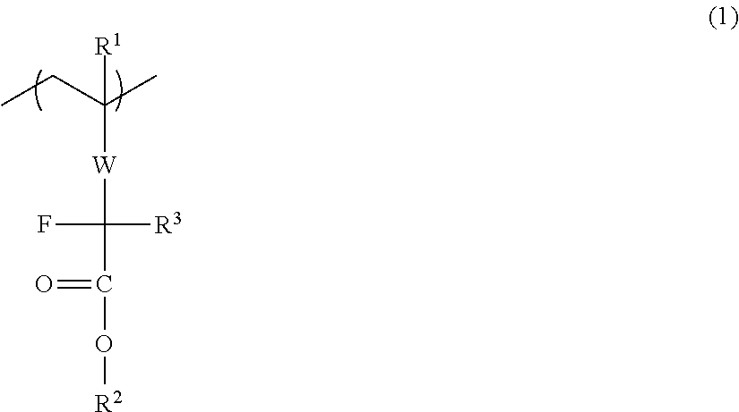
CCC(C)([R1])[W]C([R3])(F)C(=O)O[R2]
